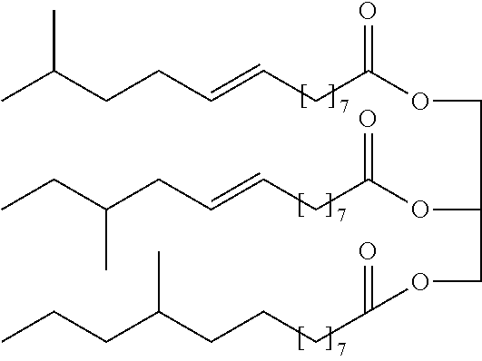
CC(CCC=CCC(OCC(OC(CC=CCC(CC)C)=O)COC(CCCC(CCC)C)=O)=O)C
